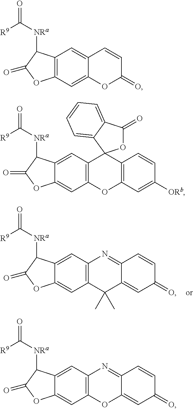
C12=CC3=C(C=C1OC(=O)C2[NRa]C(=O)[R9])C(C)(C)C1=CC(=O)C=CC1=N3.C12=C(C=C3C(=C1)C=CC(=O)O3)OC(=O)C2[NRa]C(=O)[R9].C12=CC3=C(C=C1OC(=O)C2[NRa]C(=O)[R9])OC1=C(C=CC([ORb])=C1)C31OC(=O)C2=CC=CC=C21.C12=CC3=C(C=C1OC(=O)C2[NRa]C(=O)[R9])OC1=CC(=O)C=CC1=N3
